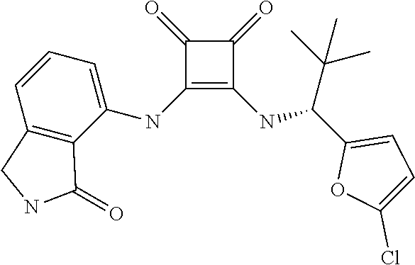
C1(NC2=CC=CC3=C2C(=O)NC3)=C(NC(C2=CC=C(Cl)O2)C(C)(C)C)C(=O)C1=O
